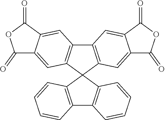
C1=CC=CC2=C1C1(C3=C2C=CC=C3)C2=C(C=C3C(=C2)C(=O)OC3=O)C2=C1C=C1C(=C2)C(=O)OC1=O
